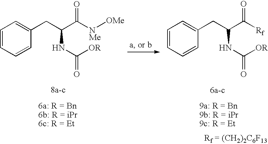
C1=CC=CC(CC(C([Rf])=O)NC(=O)[OR])=C1.C1=CC=CC(CC(C([NMe][OMe])=O)NC(=O)[OR])=C1
